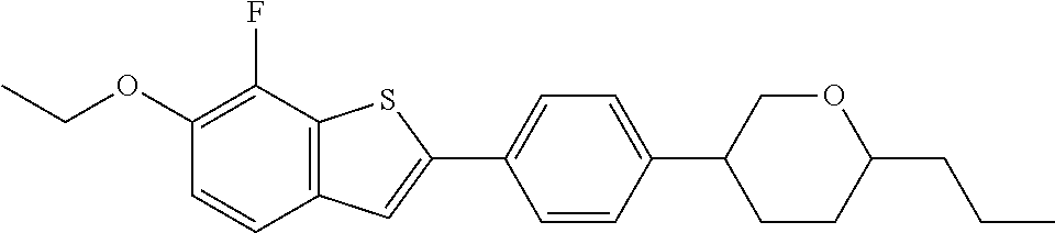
CCOC1=C(F)C2=C(C=C1)C=C(C1=CC=C(C3CCC(CCC)OC3)C=C1)S2
